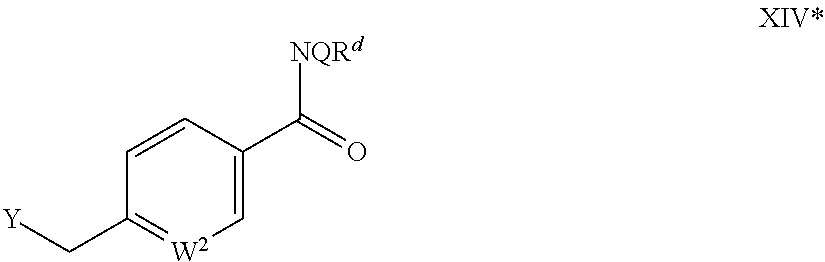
C1=C(C(=O)[NQRd])C=CC(C[Y])=[W2]1
